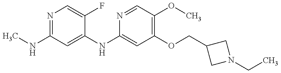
N1=C(NC)C=C(NC2=CC(OCC3CN(CC)C3)=C(OC)C=N2)C(F)=C1
